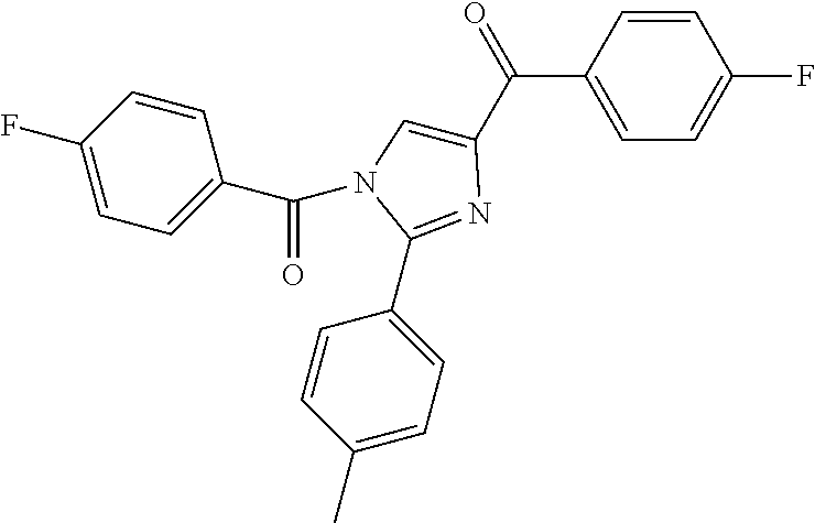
C1=CC(C(=O)C2=CN(C(=O)C3=CC=C(F)C=C3)C(C3=CC=C(C)C=C3)=N2)=CC=C1F
